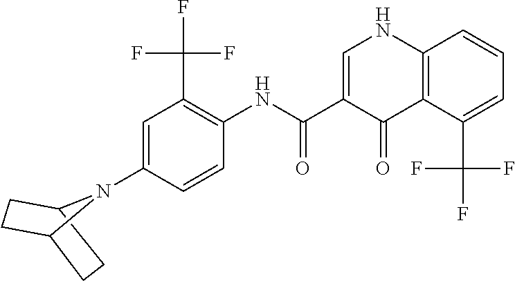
C1=C(N2C3CCC2CC3)C=CC(NC(C2=CNC3=C(C2=O)C(C(F)(F)F)=CC=C3)=O)=C1C(F)(F)F
